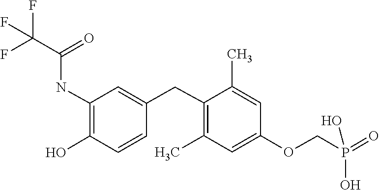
CC1=C(CC2=CC(NC(C(F)(F)F)=O)=C(O)C=C2)C(C)=CC(OCP(=O)(O)O)=C1
